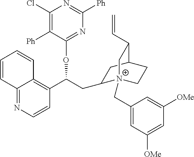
C12=NC=CC(C(CC3[N+]4(CC5=CC([OMe])=CC([OMe])=C5)CCC(C3)C(C=C)C4)OC3=NC([Ph])=NC(Cl)=C3[Ph])=C1C=CC=C2
